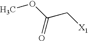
COC(C[X1])=O
